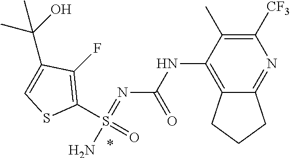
N(C1=C2C(=NC([CF3])=C1C)CCC2)C(N=S(N)(C1=C(F)C(C(O)(C)C)=CS1)=O)=O
